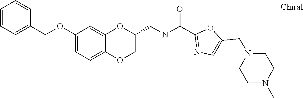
O(C1=CC=C2C(=C1)OC(CNC(C1=NC=C(CN3CCN(C)CC3)O1)=O)CO2)CC1=CC=CC=C1
